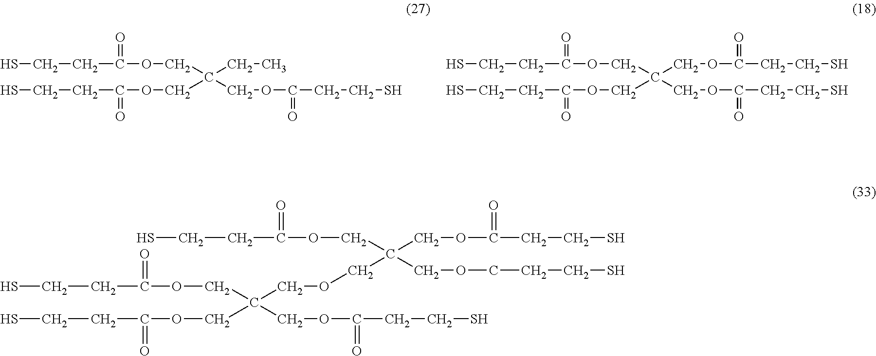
C(COCC(COCCCS)(COC(CCS)=O)COC(CCS)=O)(COC(CCS)=O)(COC(CCS)=O)COC(CCS)=O.C(CC)(COC(CCS)=O)(COC(CCS)=O)COC(CCS)=O.C(COC(CCS)=O)(COC(CCS)=O)(COC(CCS)=O)COC(CCS)=O
